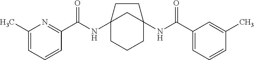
C12(NC(C3=NC(C)=CC=C3)=O)CCCC(NC(C3=CC=CC(C)=C3)=O)(C1)CC2
